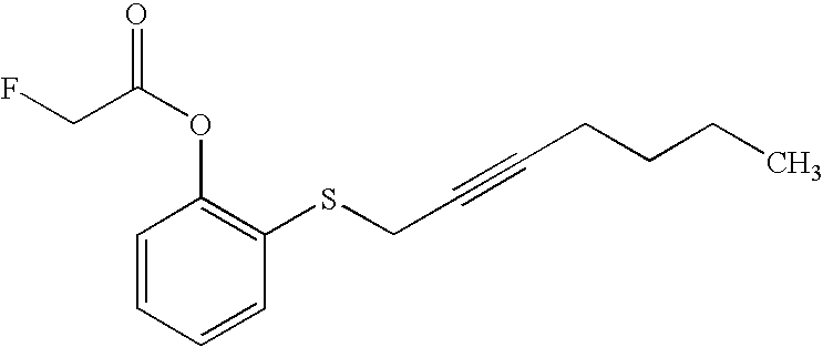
C1=CC=CC(SCC#CCCCC)=C1OC(CF)=O
